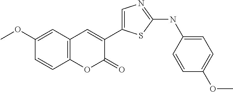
COC1=CC2=C(C=C1)OC(=O)C(C1=CN=C(NC3=CC=C(OC)C=C3)S1)=C2
